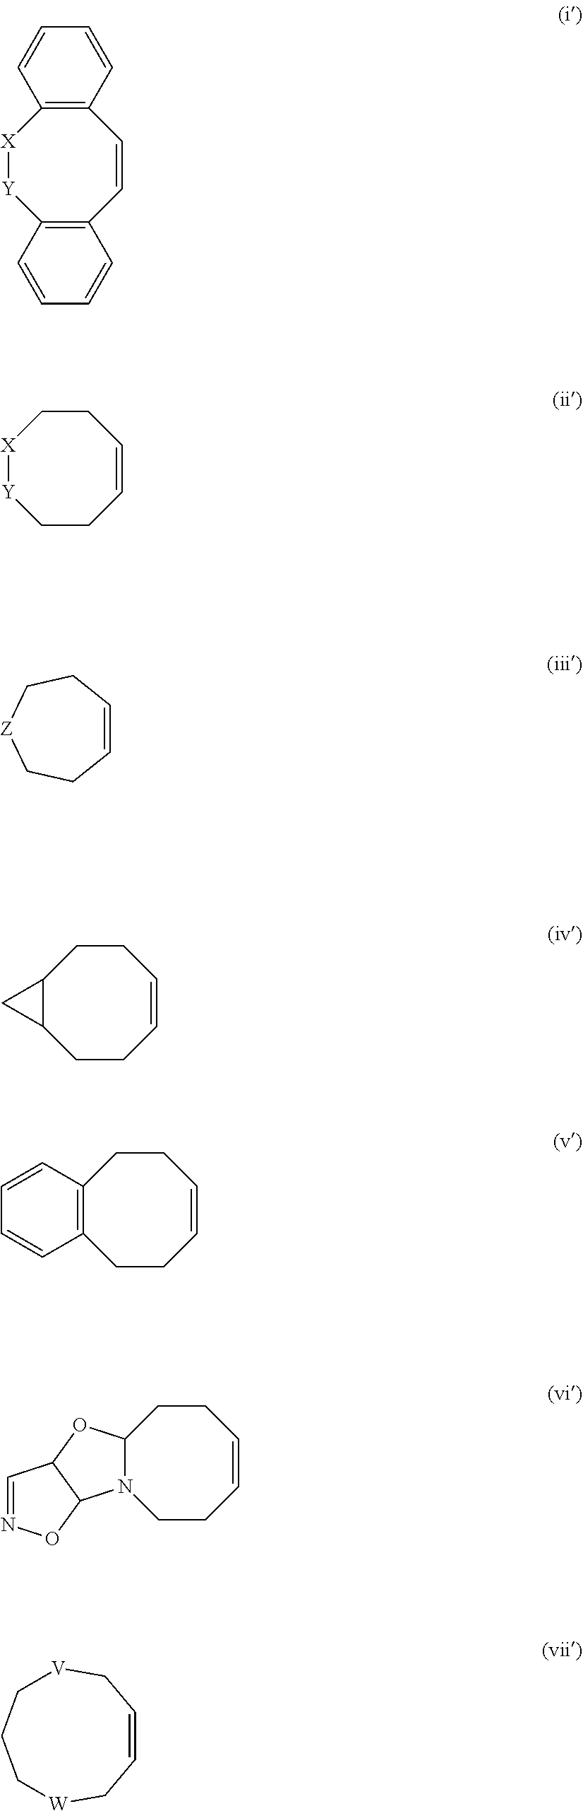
[X]1[Y]C2=C(C=CC3=C1C=CC=C3)C=CC=C2.[X]1[Y]CCC=CCC1.C1=CCC[Z]CC1.C12C(CCC=CCC1)C2.C12=C(CCC=CCC1)C=CC=C2.C12N(CCC=CCC1)C1C(O2)C=NO1.C1=CC[W]CCC[V]C1
